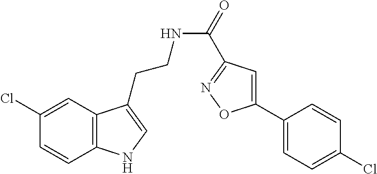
N(C(=O)C1=NOC(C2=CC=C(Cl)C=C2)=C1)CCC1=CNC2=C1C=C(Cl)C=C2
